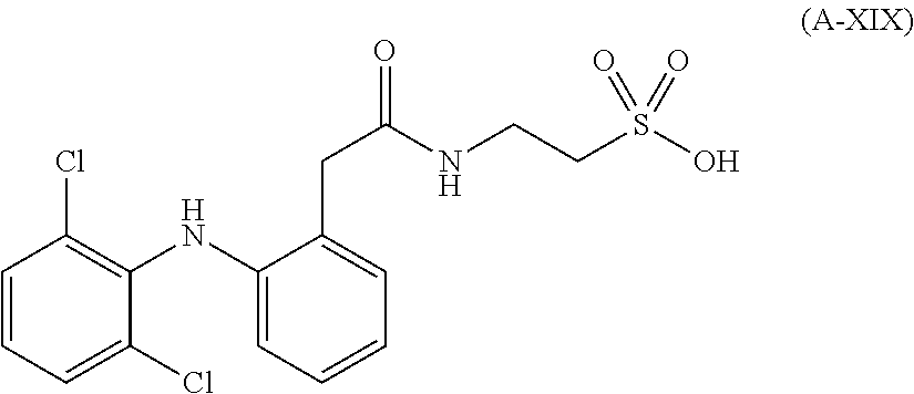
C1=CC=C(Cl)C(NC2=CC=CC=C2CC(=O)NCCS(O)(=O)=O)=C1Cl
